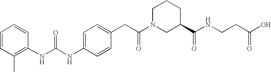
C1=C(NC(NC2=C(C)C=CC=C2)=O)C=CC(CC(N2CC(C(NCCC(O)=O)=O)CCC2)=O)=C1
